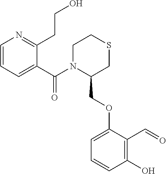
S1CCN(C(C2=CC=CN=C2CCO)=O)C(COC2=CC=CC(O)=C2C=O)C1
